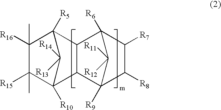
C1([R16])(C)C([R15])(C)C2([R10])C3C(C1([R5])C2([R14])[R13])C1([R6])C([R7])C([R8])C3([R9])C1([R11])[R12]
